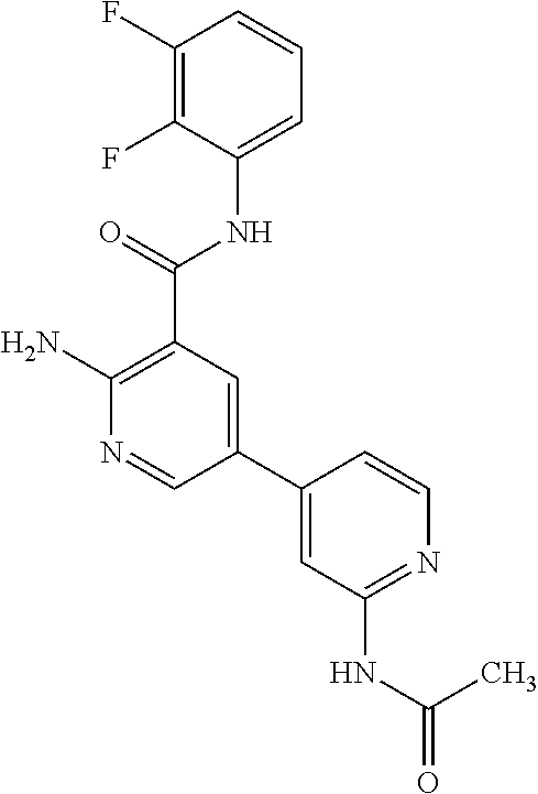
N(C1=CC=CC(F)=C1F)C(C1=C(N)N=CC(C2=CC(NC(=O)C)=NC=C2)=C1)=O
